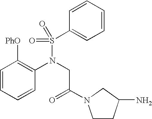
C1=CC=CC(N(CC(=O)N2CCC(N)C2)S(C2=CC=CC=C2)(=O)=O)=C1[PhO]
